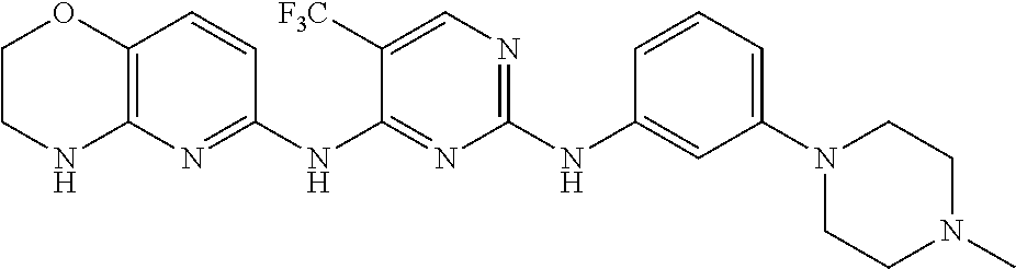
C1(NC2=CC(N3CCN(C)CC3)=CC=C2)=NC=C([F3C])C(NC2=NC3=C(C=C2)OCCN3)=N1
